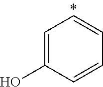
C1=C(O)C=CC=C1
